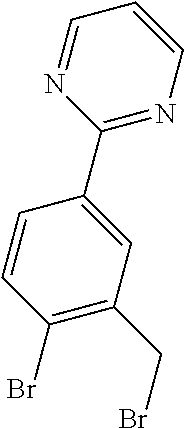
C1(Br)=C(CBr)C=C(C2=NC=CC=N2)C=C1
